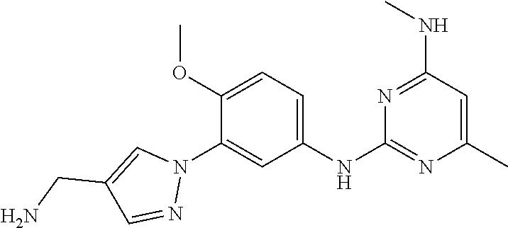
C1(NC2=NC(C)=CC(NC)=N2)=CC=C(OC)C(N2C=C(CN)C=N2)=C1
